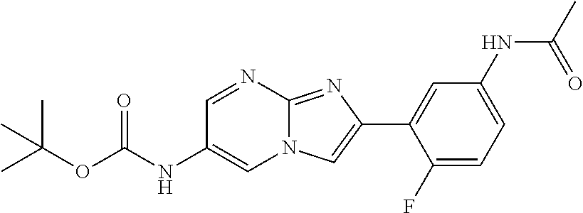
C1=NC2=NC(C3=CC(NC(C)=O)=CC=C3F)=CN2C=C1NC(=O)OC(C)(C)C
